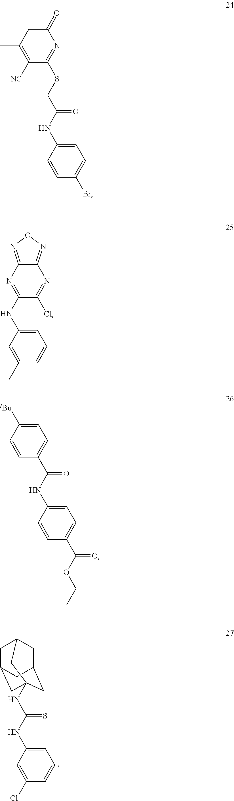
C1=C(NC(NC23CC4CC(CC(C2)C4)C3)=S)C=C(Cl)C=C1.C1(=O)CC(C)=C([NC])C(SCC(NC2=CC=C(Br)C=C2)=O)=N1.N1=C(NC2=CC=CC(C)=C2)C(Cl)=NC2=NON=C12.C1=C([tBu])C=CC(C(NC2=CC=C(C(OCC)=O)C=C2)=O)=C1
